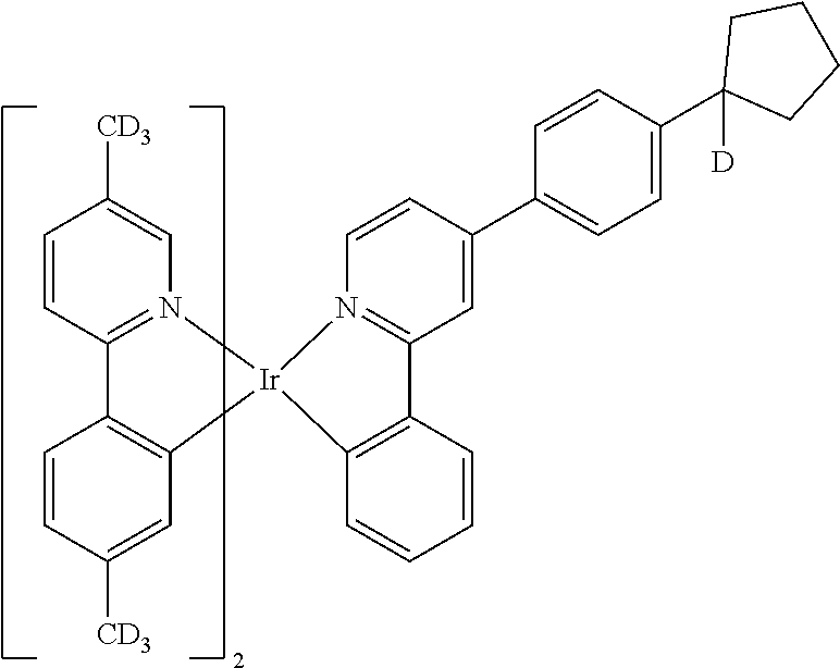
C1=CC2=N(C=C1[CD3])[Ir]1(C3=C2C=CC([CD3])=C3)C2=C(C=CC=C2)C2=N1C=CC(C1=CC=C(C3([D])CCCC3)C=C1)=C2
